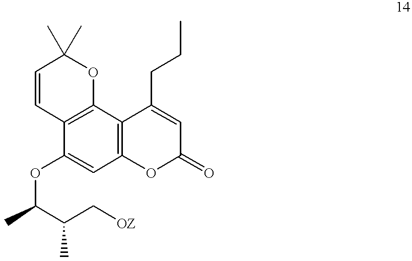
C1=CC2=C(OC1(C)C)C1=C(C=C2OC(C(C[OZ])C)C)OC(=O)C=C1CCC
